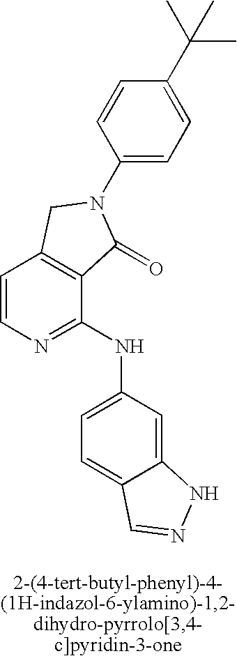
C1=CN=C(NC2=CC=C3C(=C2)NN=C3)C2=C1CN(C1=CC=C(C(C)(C)C)C=C1)C2=O
